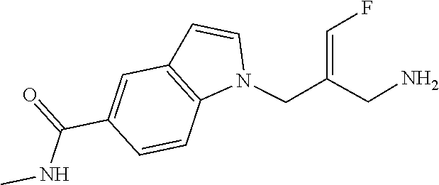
N1(CC(CN)=CF)C2=C(C=C1)C=C(C(=O)NC)C=C2
